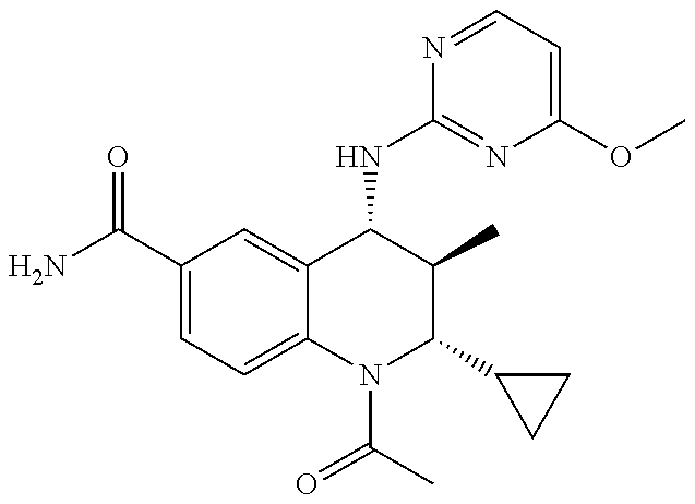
C1(C(=O)N)=CC=C2C(=C1)C(NC1=NC(OC)=CC=N1)C(C)C(C1CC1)N2C(C)=O
